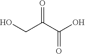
OC(C(CO)=O)=O
